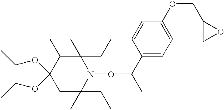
C1C(CC)(C)N(OC(C2=CC=C(OCC3CO3)C=C2)C)C(CC)(C)C(C)C1(OCC)OCC
